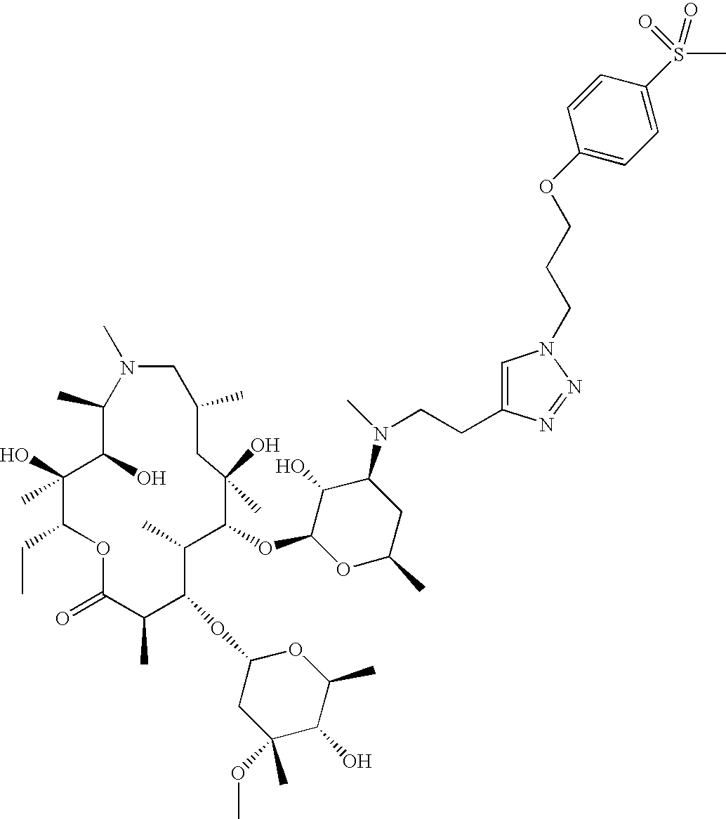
C1(C)C(O)C(O)(C)C(CC)OC(=O)C(C)C(OC2CC(C)(OC)C(O)C(C)O2)C(C)C(OC2OC(C)CC(N(C)CCC3=CN(CCCOC4=CC=C(S(C)(=O)=O)C=C4)N=N3)C2O)C(O)(C)CC(C)CN1C
